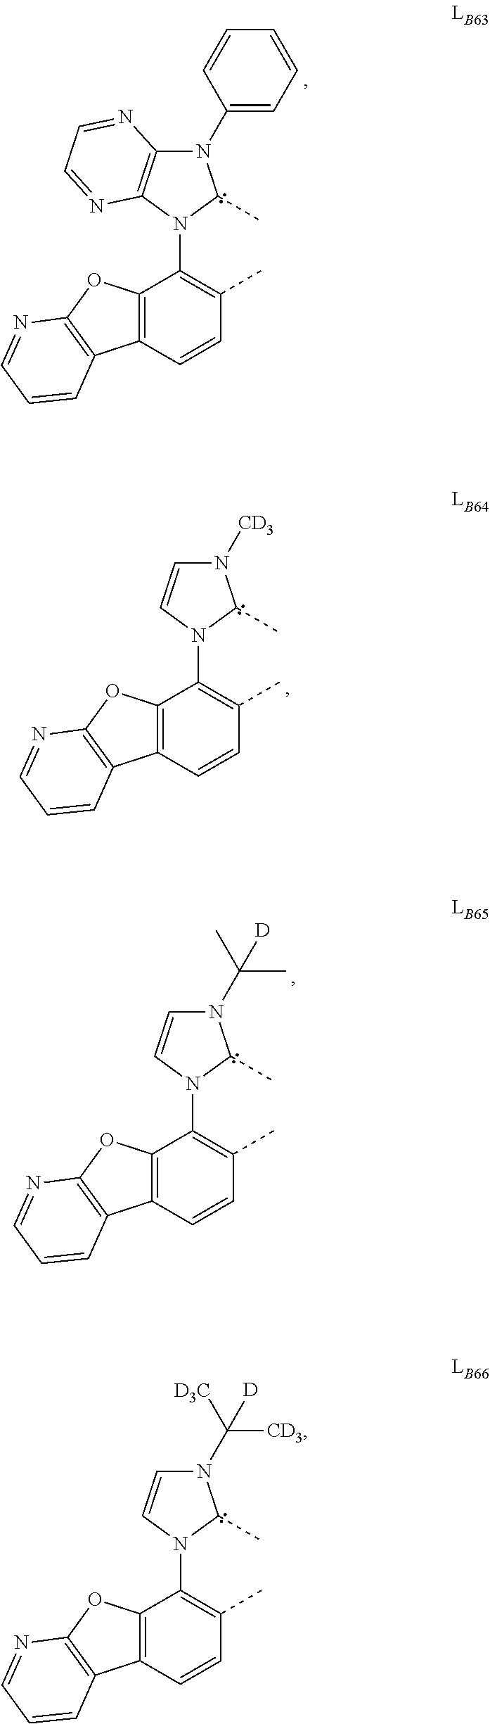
C12=C(C=CC(C)=C1N1C(C)N(C3=CC=CC=C3)C3=C1N=CC=N3)C1=C(O2)N=CC=C1.C12=C(C=CC(C)=C1N1C(C)N(C(C)(C)[D])C=C1)C1=C(O2)N=CC=C1.C12=C(C=CC(C)=C1N1C(C)N([CD3])C=C1)C1=C(O2)N=CC=C1.C12=C(C=CC(C)=C1N1C(C)N(C([D3C])([CD3])[D])C=C1)C1=C(O2)N=CC=C1
